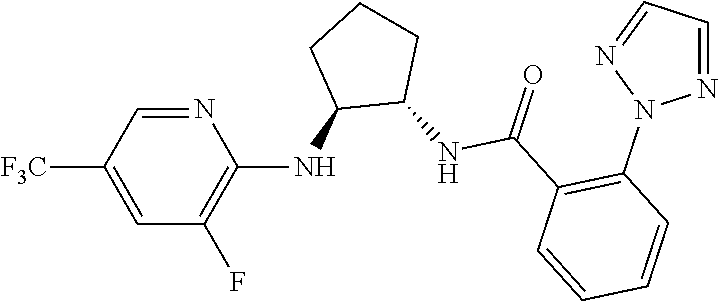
N1=CC([F3C])=CC(F)=C1NC1C(NC(C2=C(N3N=CC=N3)C=CC=C2)=O)CCC1
